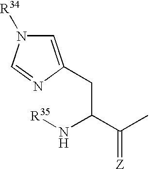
[R35]NC(CC1=CN([R34])C=N1)C(C)=[Z]
